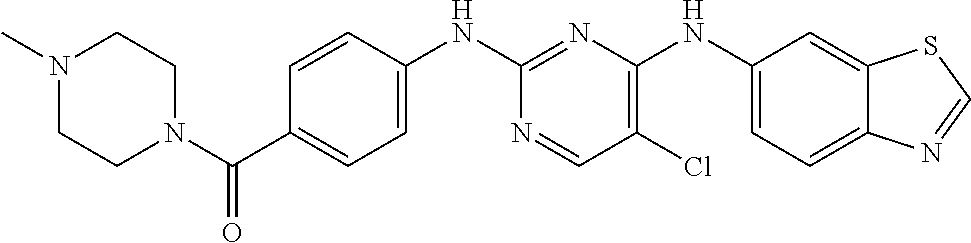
C1(NC2=C(Cl)C=NC(NC3=CC=C(C(N4CCN(C)CC4)=O)C=C3)=N2)=CC=C2C(=C1)SC=N2
